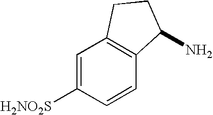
[H2NO2S]C1=CC2=C(C=C1)C(N)CC2
